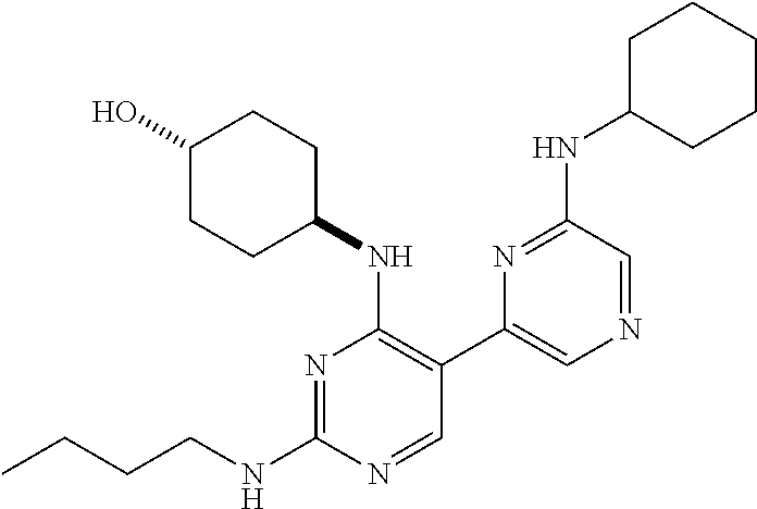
N1=C(NCCCC)N=CC(C2=CN=CC(NC3CCCCC3)=N2)=C1NC1CCC(O)CC1
